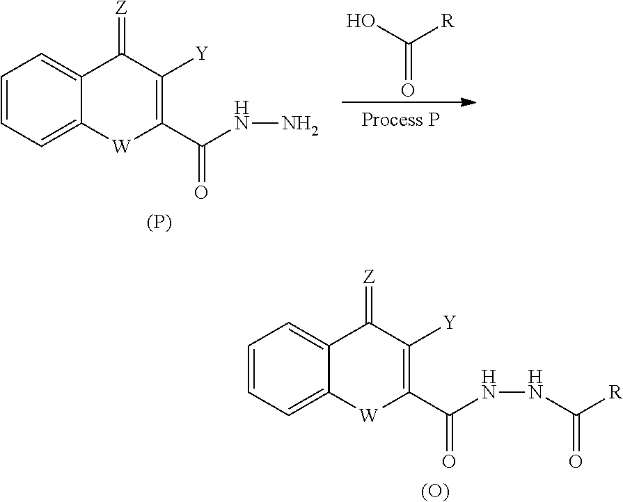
[(O)].C(=O)(NNC([R])=O)C1=C([Y])C(=[Z])C2=CC=CC=C2[W]1.[(P)].C(=O)(NN)C1=C([Y])C(=[Z])C2=CC=CC=C2[W]1.OC([R])=O
